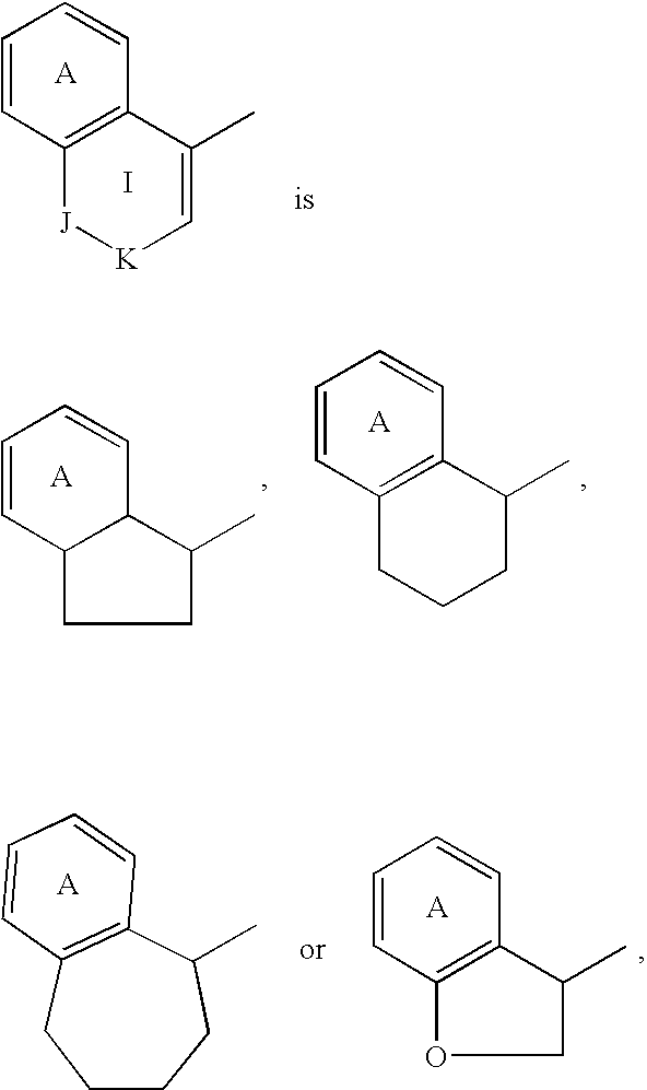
C1=CC2=C(C=C1)C(C)=C[K][J]2.I.C1CCC(C)C2=C(C1)C=CC=C2.C1=CC2=C(C=C1)C(C)CO2.C1=CC2=C(C=C1)C(C)CCC2.C1=CC2C(C=C1)C(C)CC2
